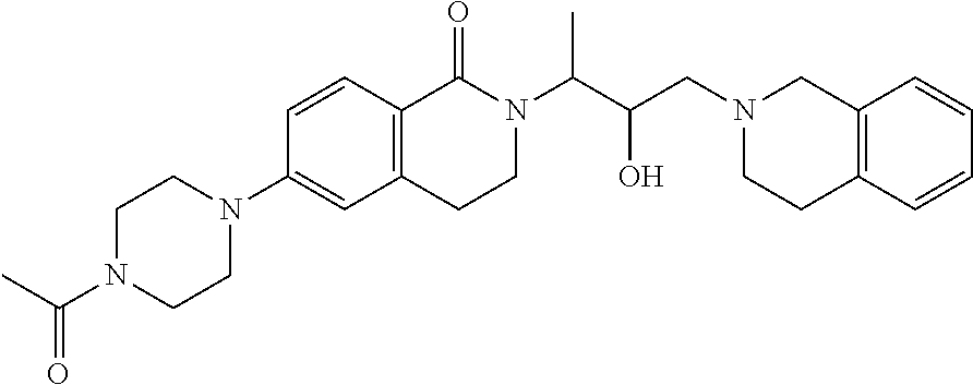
N1(C2=CC3=C(C=C2)C(=O)N(C(C(CN2CCC4=C(C2)C=CC=C4)O)C)CC3)CCN(C(C)=O)CC1
